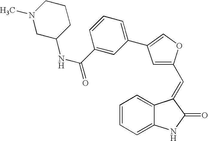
C1=CC=C2C(=C1)C(=CC1=CC(C3=CC=CC(C(=O)NC4CCCN(C)C4)=C3)=CO1)C(=O)N2
